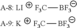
[F3C][BF3].[F3C][BF3]
